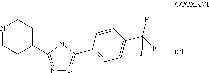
N1=C(C2CCNCC2)NC(C2=CC=C(C(F)(F)F)C=C2)=N1.Cl
